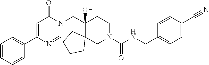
C1=C(C2=CC=CC=C2)N=CN(CC2(O)CCN(C(NCC3=CC=C(C#N)C=C3)=O)CC23CCCC3)C1=O
